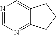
C12=CN=CN=C1CCC2
